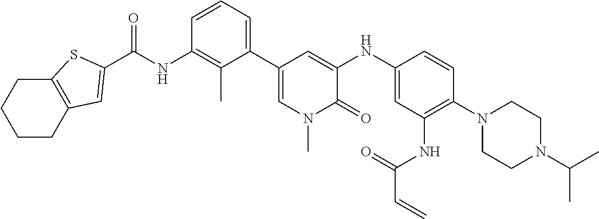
C(NC1=C(C)C(C2=CN(C)C(=O)C(NC3=CC(NC(C=C)=O)=C(N4CCN(C(C)C)CC4)C=C3)=C2)=CC=C1)(=O)C1=CC2=C(CCCC2)S1
